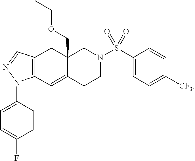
O(CC12C(=CC3=C(C1)C=NN3C1=CC=C(F)C=C1)CCN(S(=O)(=O)C1=CC=C([CF3])C=C1)C2)CC
